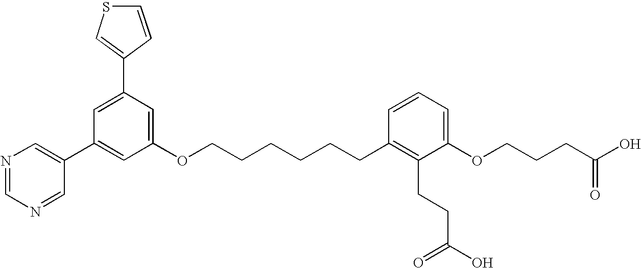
C1(C2=CC(C3=CN=CN=C3)=CC(OCCCCCCC3=C(CCC(O)=O)C(OCCCC(O)=O)=CC=C3)=C2)=CSC=C1
